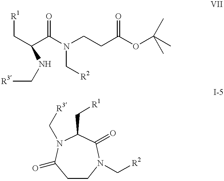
[R3]CNC(C[R1])C(N(CCC(OC(C)(C)C)=O)C[R2])=O.C1CN(C[R2])C(=O)C(C[R1])N(C[R3])C1=O
